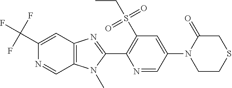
C1(C(F)(F)F)=CC2=C(C=N1)N(C)C(C1=C(S(CC)(=O)=O)C=C(N3CCSCC3=O)C=N1)=N2
